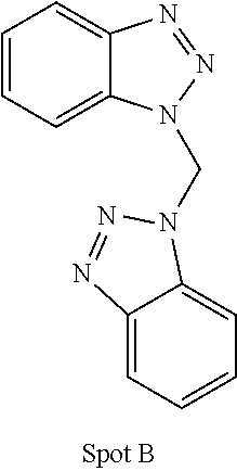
C1=CC=C2C(=C1)N=NN2CN1C2=CC=CC=C2N=N1
